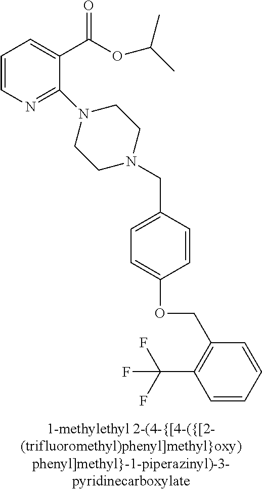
C1=CN=C(N2CCN(CC3=CC=C(OCC4=C(C(F)(F)F)C=CC=C4)C=C3)CC2)C(C(OC(C)C)=O)=C1
